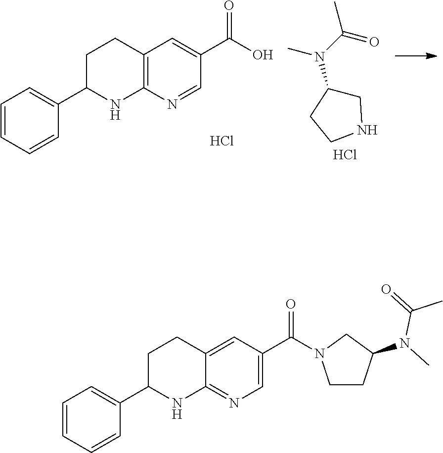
C1=CC=CC(C2NC3=C(CC2)C=C(C(O)=O)C=N3)=C1.CN(C1CNCC1)C(C)=O.Cl.Cl.C1=CC=CC(C2NC3=NC=C(C(=O)N4CCC(N(C(C)=O)C)C4)C=C3CC2)=C1
